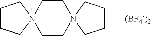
C1CCN2(C1)CCN1(CC2)CCCC1.[(BF4-)2]
